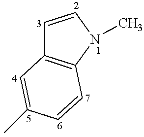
C1=CN(C)C2=C1C=C(C)C=C2
